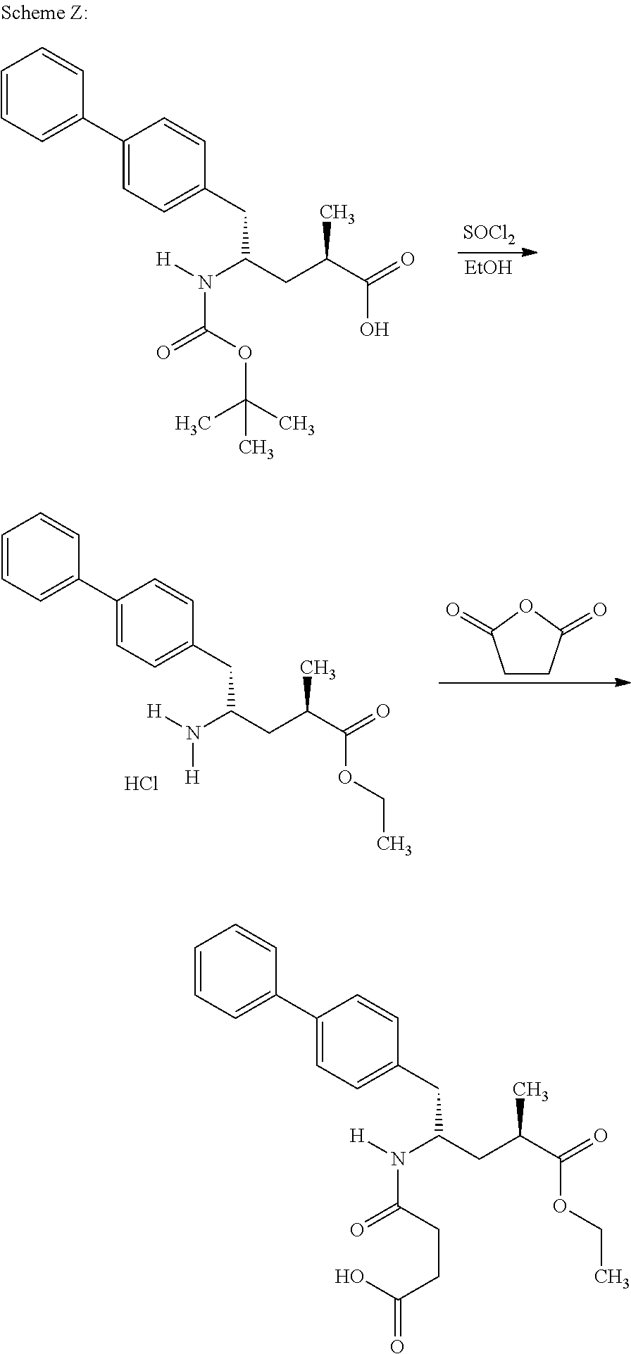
[SOCl2].[EtOH].C1=CC=C(C2=CC=C(CC(CC(C(=O)O)C)N([H])C(OC(C)(C)C)=O)C=C2)C=C1.C1CC(=O)OC1=O.C1=CC=C(C2=CC=C(CC(CC(C(=O)OCC)C)N([H])[H])C=C2)C=C1.Cl.C1=CC=C(C2=CC=C(CC(CC(C(=O)OCC)C)N([H])C(CCC(=O)O)=O)C=C2)C=C1
